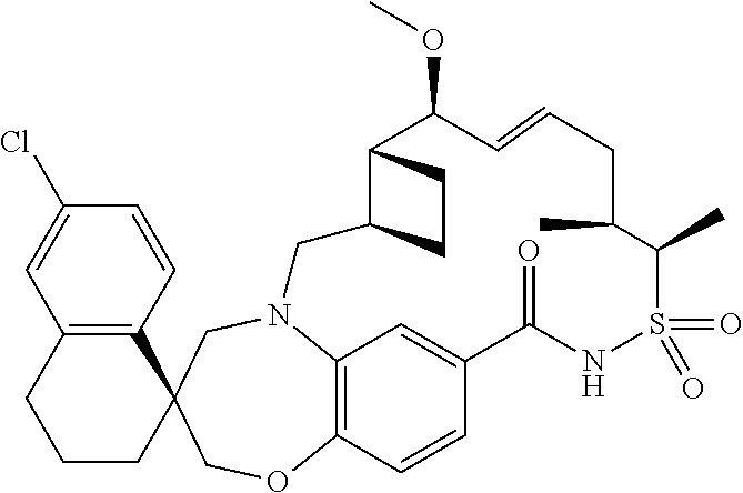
C12=C(C=CC(Cl)=C1)C1(CCC2)COC2=C3N(C1)CC1C(CC1)C(OC)C=CCC(C)C(C)S(=O)(=O)NC(=O)C(=C3)C=C2
